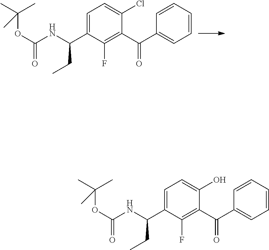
C1=CC(C(C2=C(F)C(C(NC(OC(C)(C)C)=O)CC)=CC=C2Cl)=O)=CC=C1.C1=CC(C(C2=C(F)C(C(NC(OC(C)(C)C)=O)CC)=CC=C2O)=O)=CC=C1
